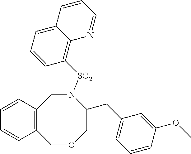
C12=C(COCC(CC3=CC=CC(OC)=C3)N([SO2]C3=C4C(=CC=C3)C=CC=N4)C1)C=CC=C2
